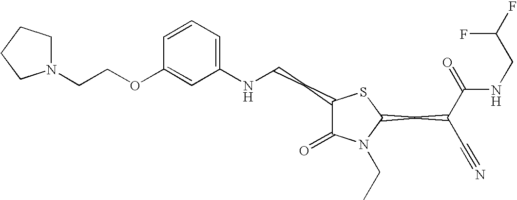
C1=CC=C(NCCC2C(=O)N(CC)C(CC(C#N)C(=O)NCC(F)F)S2)C=C1OCCN1CCCC1
